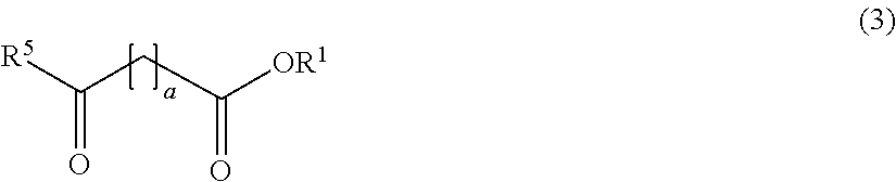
C(=O)([R5])CC([OR1])=O
